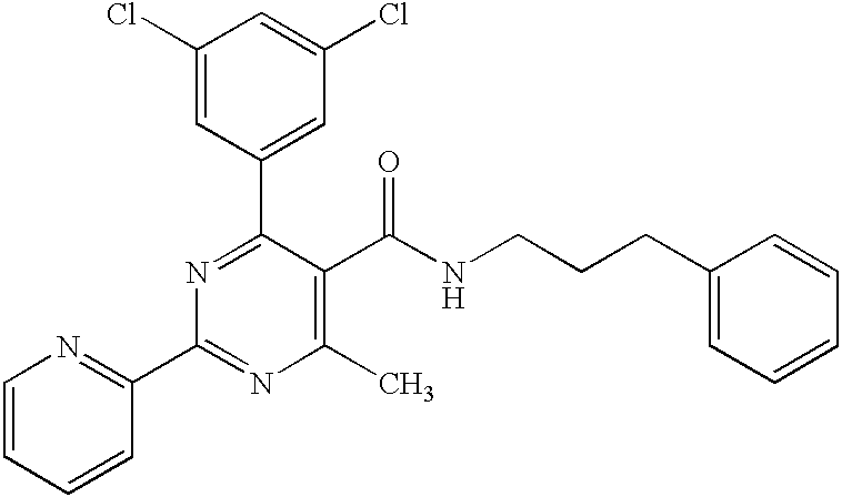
C1(Cl)=CC(C2=NC(C3=NC=CC=C3)=NC(C)=C2C(NCCCC2=CC=CC=C2)=O)=CC(Cl)=C1
